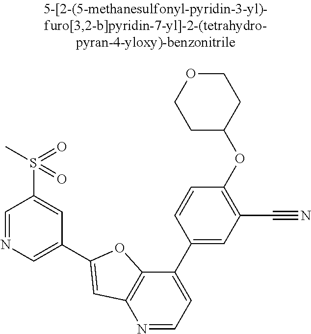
C1=NC=C(C2=CC3=C(C(C4=CC(C#N)=C(OC5CCOCC5)C=C4)=CC=N3)O2)C=C1S(C)(=O)=O
